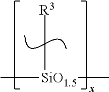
C([R3])[SiO1.5](C)C
